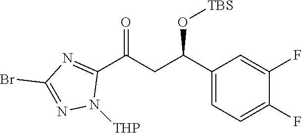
C1(C(CC(C2=NC(Br)=NN2[THP])=O)O[TBS])=CC=C(F)C(F)=C1
